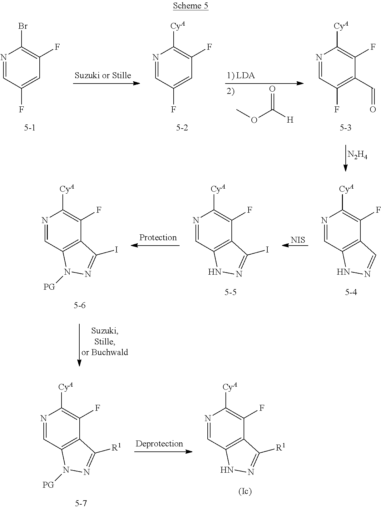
N1=CC(F)=CC(F)=C1Br.N1=CC(F)=CC(F)=C1[CyA].O=C([H])OC.[N2H4].N1=CC(F)=C(C=O)C(F)=C1[CyA].N1=CC2=C(C(F)=C1[CyA])C=NN2.[NIS].N1=CC2=C(C(F)=C1[CyA])C(I)=NN2.N1=CC2=C(C(F)=C1[CyA])C(I)=NN2[PG].N1=CC2=C(C(F)=C1[CyA])C([R1])=NN2[PG].N1=CC2=C(C(F)=C1[CyA])C([R1])=NN2
